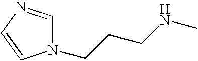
N1(CCCNC)C=NC=C1
